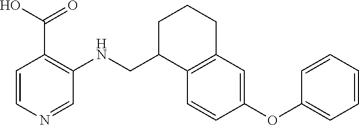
C1C(CNC2=C(C(O)=O)C=CN=C2)C2=C(CC1)C=C(OC1=CC=CC=C1)C=C2
